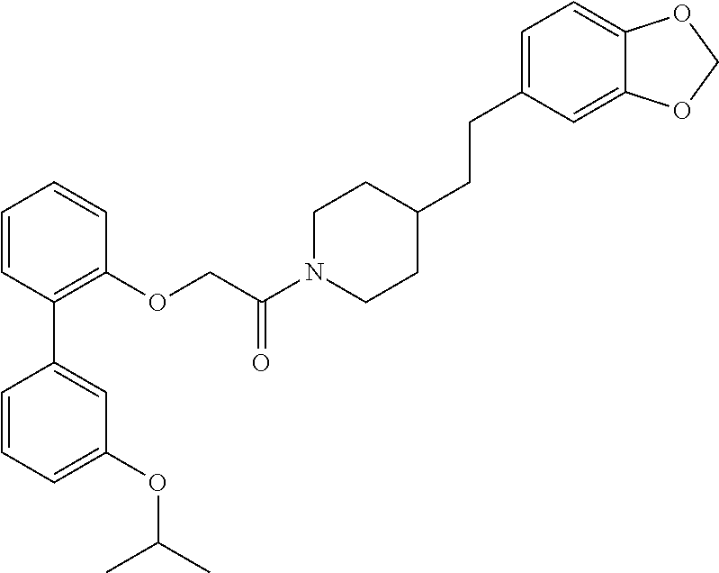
C1=CC(C2=CC(OC(C)C)=CC=C2)=C(OCC(N2CCC(CCC3=CC=C4C(=C3)OCO4)CC2)=O)C=C1
